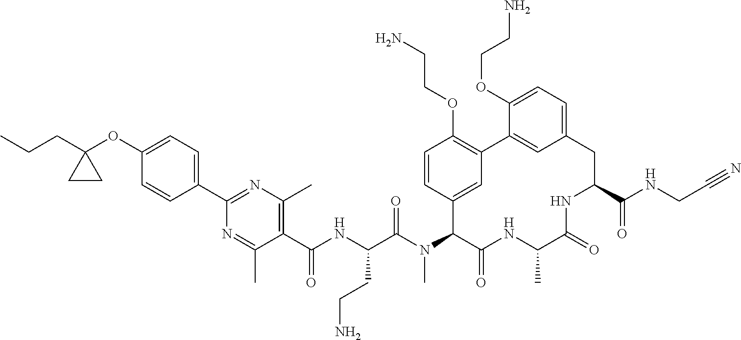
C1(C(NC(C(N(C2C(=O)NC(C)C(=O)NC(C(NCC#N)=O)CC3=CC=C(OCCN)C(=C3)C3=C(OCCN)C=CC2=C3)C)=O)CCN)=O)=C(C)N=C(C2=CC=C(OC3(CCC)CC3)C=C2)N=C1C
